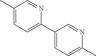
C1(C)=CC=C(C2=CC=C(C)N=C2)N=C1
